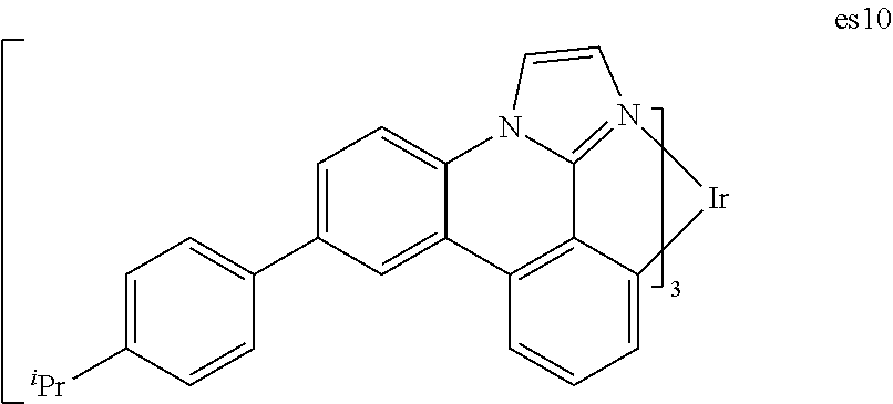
C1=C(C2=CC=C([iPr])C=C2)C=C2C(=C1)N1C3=N(C=C1)[Ir]C1=CC=CC2=C31
